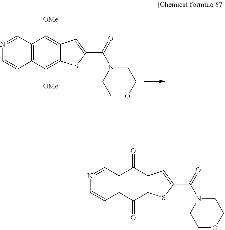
N1=CC2=C(C=C1)C([OMe])=C1C(=C2[OMe])C=C(C(=O)N2CCOCC2)S1.N1=CC2=C(C=C1)C(=O)C1=C(C2=O)C=C(C(=O)N2CCOCC2)S1
